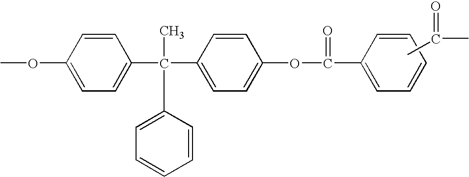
COC1=CC=C(C(C2=CC=C(OC(=O)C3=CC=CC=C3)C=C2)(C2=CC=CC=C2)C)C=C1.CC(=O)C
